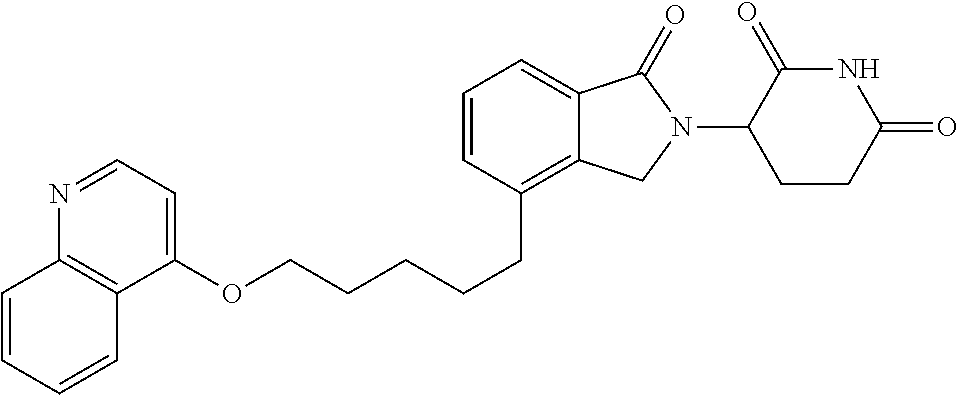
C1=CC=CC2=C1N=CC=C2OCCCCCC1=C2C(=CC=C1)C(=O)N(C1C(=O)NC(=O)CC1)C2
